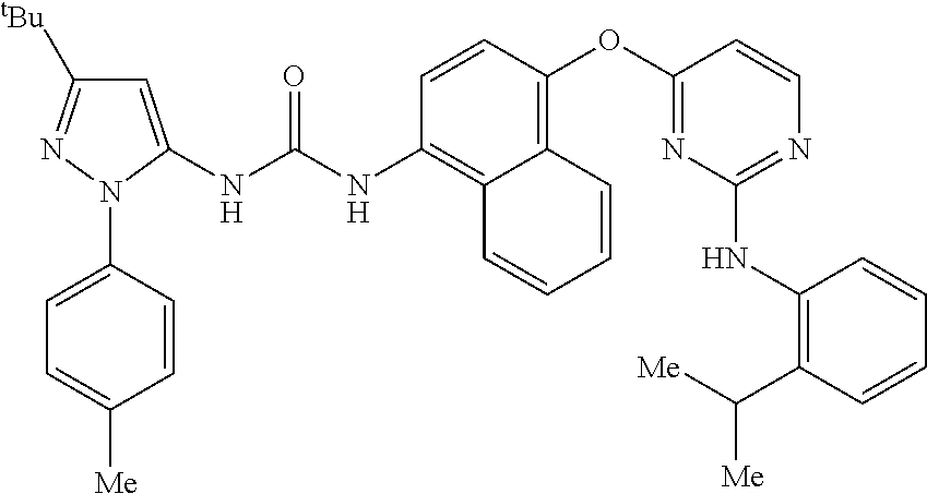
C1=CN=C(NC2=C(C([Me])[Me])C=CC=C2)N=C1OC1=C2C(=C(NC(NC3=CC([tBu])=NN3C3=CC=C([Me])C=C3)=O)C=C1)C=CC=C2
